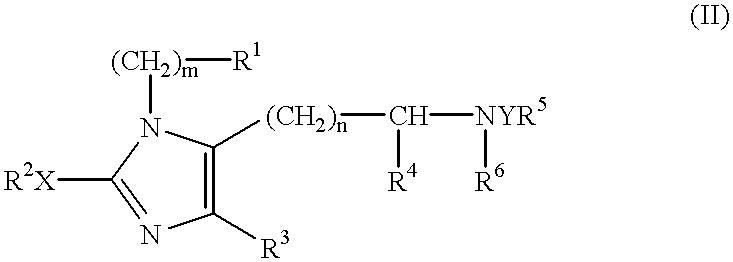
[R2X]C1=NC([R3])=C([(CH2)n]C([R4])[NYR5][R6])N1[(CH2)m][R1]
